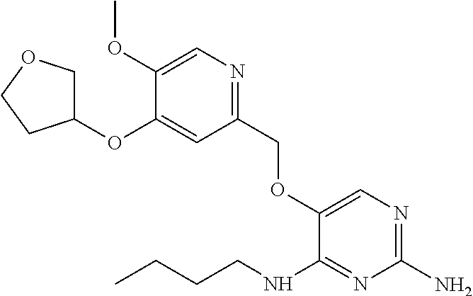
N1=C(COC2=CN=C(N)N=C2NCCCC)C=C(OC2COCC2)C(OC)=C1
